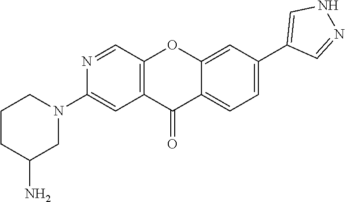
C1CC(N)CN(C2=CC3=C(C=N2)OC2=CC(C4=CNN=C4)=CC=C2C3=O)C1
